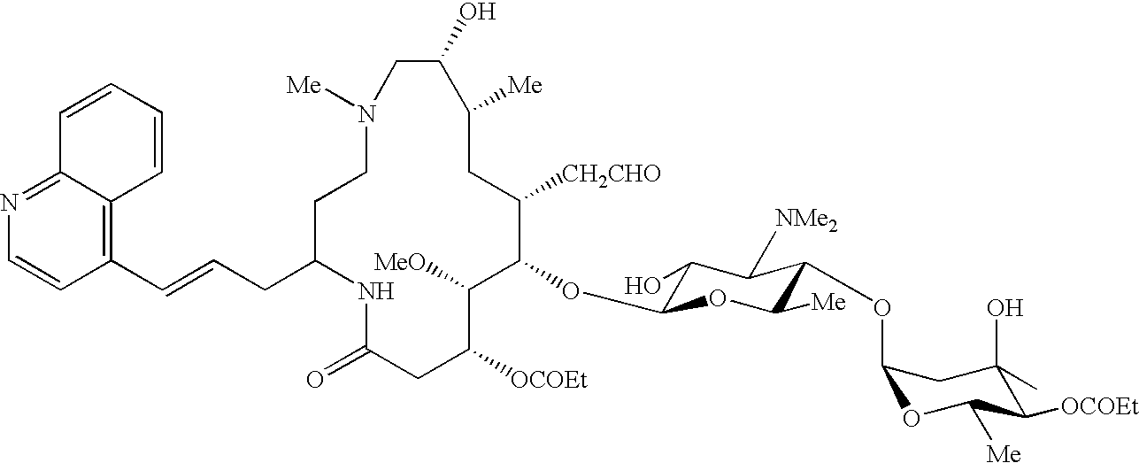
N1([Me])CCC(CC=CC2=C3C(=NC=C2)C=CC=C3)NC(=O)CC([OCOEt])C([MeO])C(OC2C(O)C([NMe2])C(OC3OC([Me])C([OCOEt])C(O)(C)C3)C([Me])O2)C([CH2CHO])CC([Me])C(O)C1
